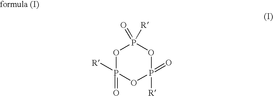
O1P([R])(=O)OP(=O)([R])OP1(=O)[R]
